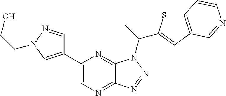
C1=NN(CCO)C=C1C1=CN=C2C(=N1)N(C(C)C1=CC3=C(S1)C=CN=C3)N=N2
